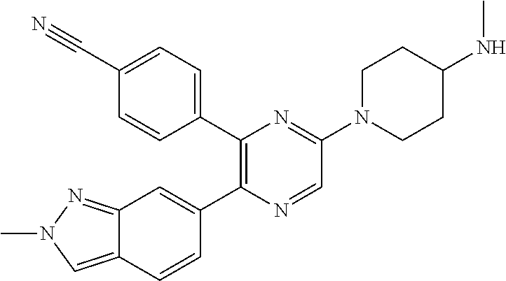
C1(C2=CC=C(C#N)C=C2)=C(C2=CC3=NN(C)C=C3C=C2)N=CC(N2CCC(NC)CC2)=N1
